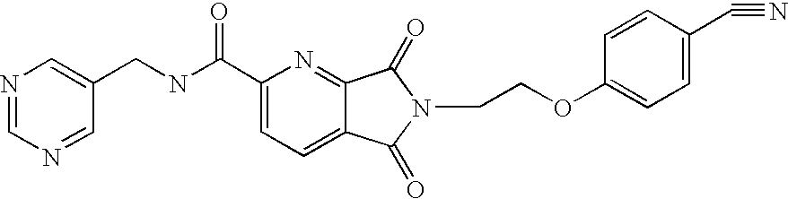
N1=CN=CC(CNC(C2=CC=C3C(=N2)C(=O)N(CCOC2=CC=C(C#N)C=C2)C3=O)=O)=C1
